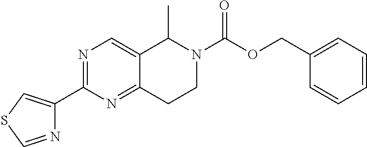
N1=C(C2=CSC=N2)N=C2C(=C1)C(C)N(C(OCC1=CC=CC=C1)=O)CC2
